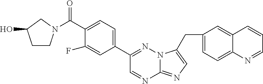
C(C1=CC=C(C2=NN3C(=NC=C3CC3=CC=C4C(=C3)C=CC=N4)N=C2)C=C1F)(=O)N1CCC(O)C1
